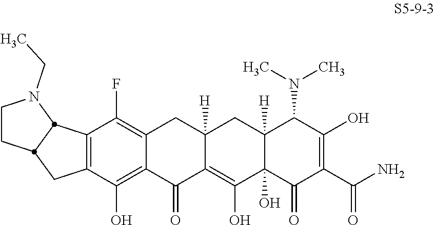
C12=C(C(F)=C3C(=C1O)C(=O)C1=C(O)C4(O)C([H])(CC1([H])C3)C(N(C)C)C(O)=C(C(N)=O)C4=O)C1N(CC)CCC1C2
